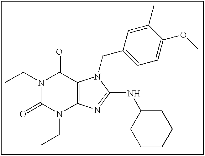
C(N1C(=O)N(CC)C2=C(C1=O)N(CC1=CC=C(OC)C(C)=C1)C(NC1CCCCC1)=N2)C
